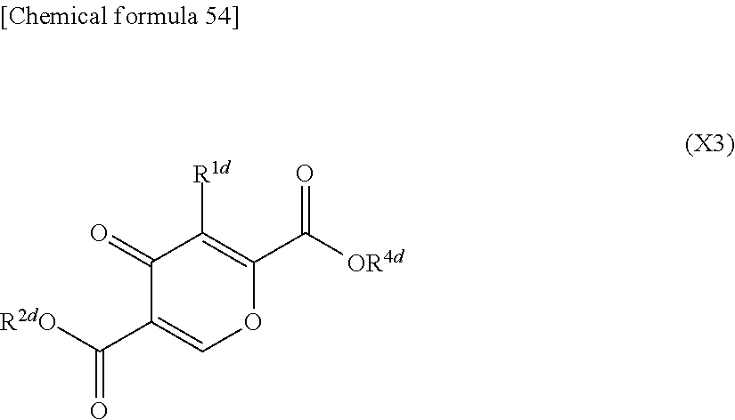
[OR4d]C(C1=C([R1d])C(=O)C(C([R2dO])=O)=CO1)=O
